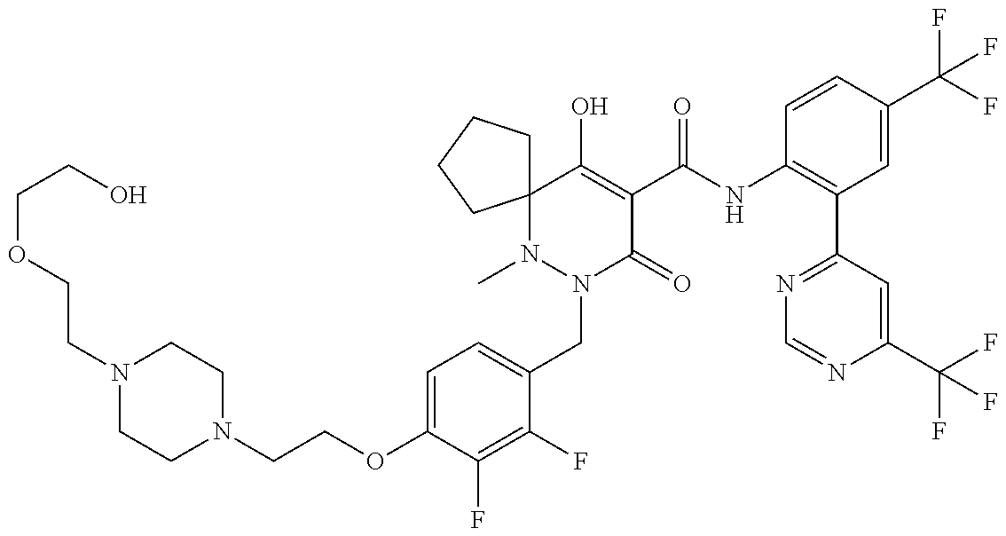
N1(CCOCCO)CCN(CCOC2=CC=C(CN3C(=O)C(C(NC4=C(C5=NC=NC(C(F)(F)F)=C5)C=C(C(F)(F)F)C=C4)=O)=C(O)C4(N3C)CCCC4)C(F)=C2F)CC1
